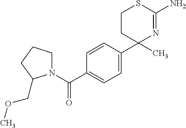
C1CC(C2=CC=C(C(N3CCCC3COC)=O)C=C2)(C)N=C(N)S1
